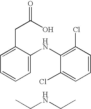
C1=CC=C(NC2=C(Cl)C=CC=C2Cl)C(CC(=O)O)=C1.CCNCC
